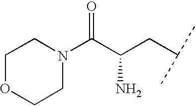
C1OCCN(C(C(CC(C)C)N)=O)C1
